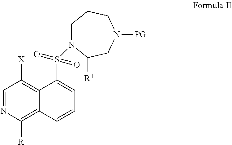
C1=NC([R])=C2C(=C1[X])C(S(N1CCCN([PG])CC1[R1])(=O)=O)=CC=C2
